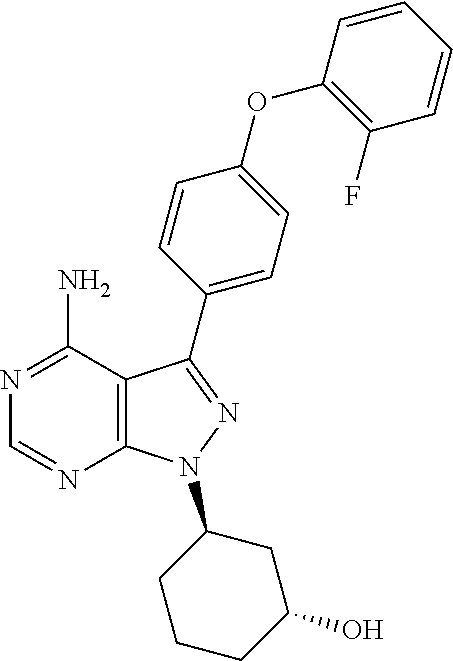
C12=C(N(C3CCCC(O)C3)N=C1C1=CC=C(OC3=C(F)C=CC=C3)C=C1)N=CN=C2N
